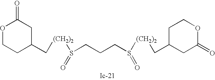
O1CCC(C[(CH2)2]S(CCCS([(CH2)2]CC2CC(=O)OCC2)=O)=O)CC1=O
